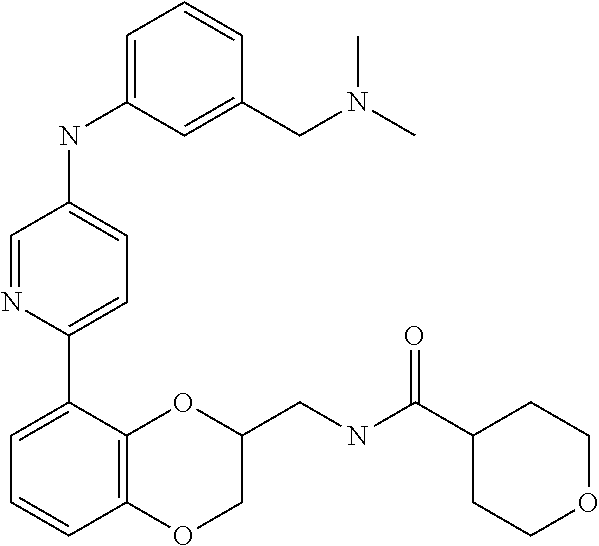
C1=NC(C2=CC=CC3=C2OC(CNC(C2CCOCC2)=O)CO3)=CC=C1NC1=CC=CC(CN(C)C)=C1
